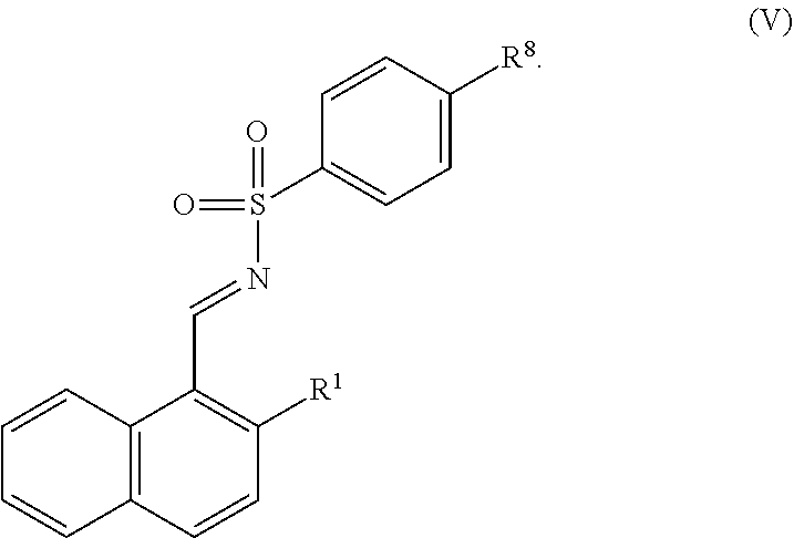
C1=CC([R8])=CC=C1S(N=CC1=C([R1])C=CC2=C1C=CC=C2)(=O)=O
